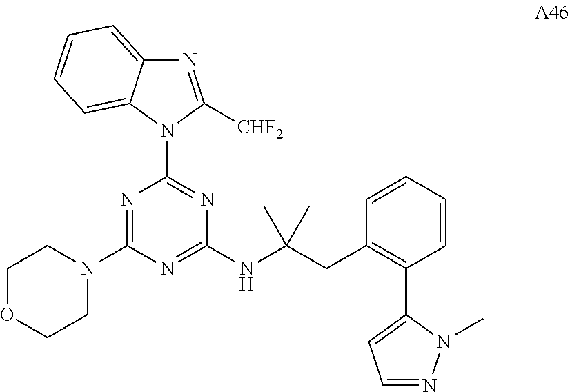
N1=C(N2CCOCC2)N=C(NC(CC2=C(C3=CC=NN3C)C=CC=C2)(C)C)N=C1N1C([CHF2])=NC2=CC=CC=C12
